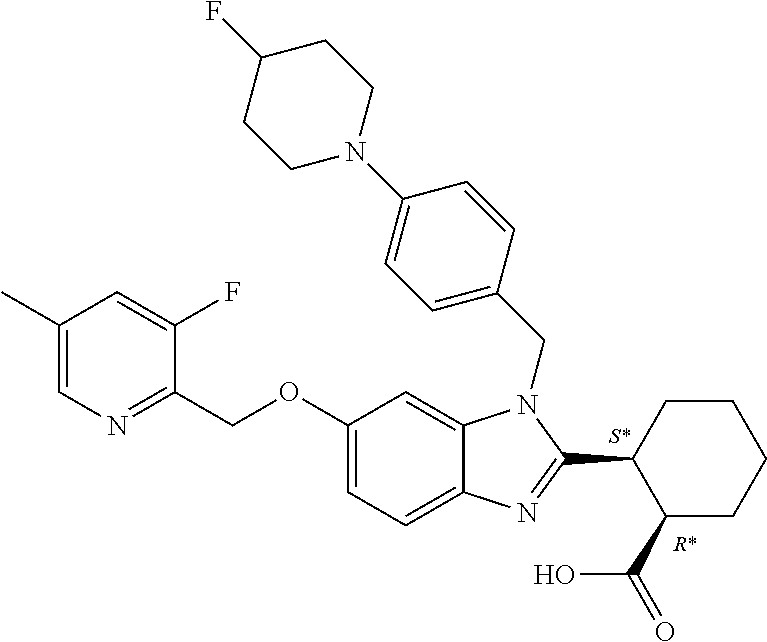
C1=C(F)C(COC2=CC=C3C(=C2)N(CC2=CC=C(N4CCC(F)CC4)C=C2)C(C2C(C(=O)O)CCCC2)=N3)=NC=C1C
